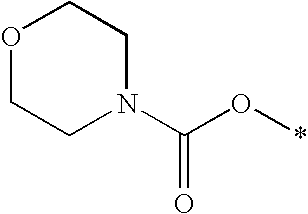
N1(C(O*)=O)CCOCC1
